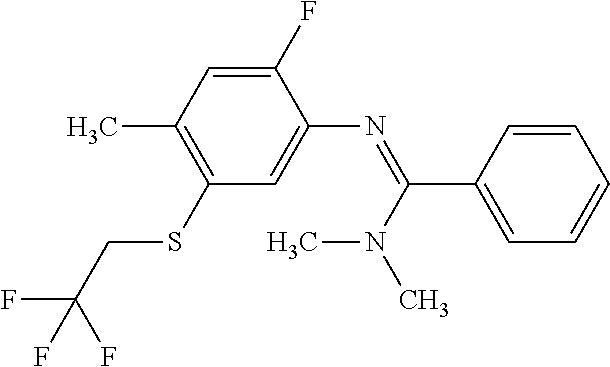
C1(F)=CC(C)=C(SCC(F)(F)F)C=C1N=C(C1=CC=CC=C1)N(C)C
